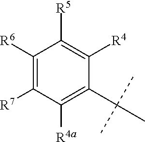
C1([R6])=C([R7])C([R4a])=C(C(C)(C)C)C([R4])=C1[R5]
